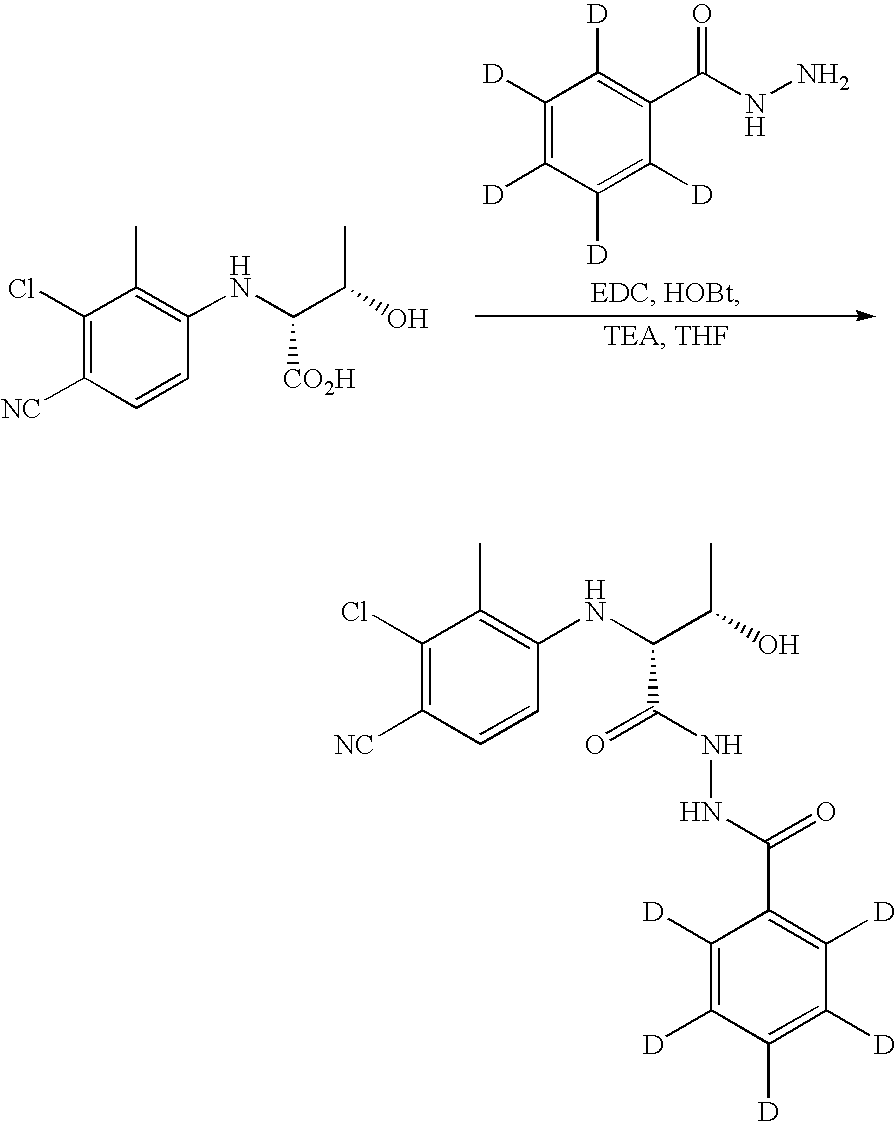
C1(Cl)=C([NC])C=CC(NC(C(O)C)C(NNC(C2=C([D])C([D])=C([D])C([D])=C2[D])=O)=O)=C1C.C1(Cl)=C([NC])C=CC(NC(C(O)C)[CO2H])=C1C.C1([D])=C([D])C([D])=C([D])C(C(=O)NN)=C1[D]
